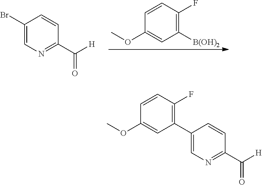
C1(Br)=CN=C(C([H])=O)C=C1.C1([B(OH)2])=C(F)C=CC(OC)=C1.C1(C2=C(F)C=CC(OC)=C2)=CN=C(C([H])=O)C=C1
